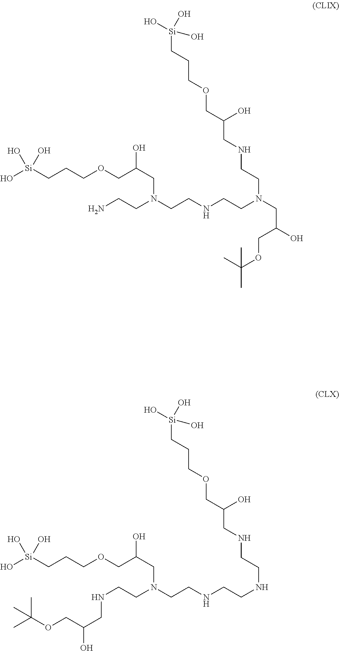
[Si](CCCOCC(O)CNCCN(CCNCCN(CCN)CC(COCCC[Si](O)(O)O)O)CC(COC(C)(C)C)O)(O)(O)O.[Si](CCCOCC(O)CNCCNCCNCCN(CCNCC(COC(C)(C)C)O)CC(COCCC[Si](O)(O)O)O)(O)(O)O
